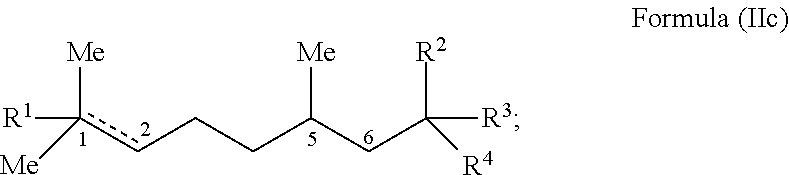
[Me]c(cCCC(CC([R4])([R3])[R2])[Me])([Me])[R1]
